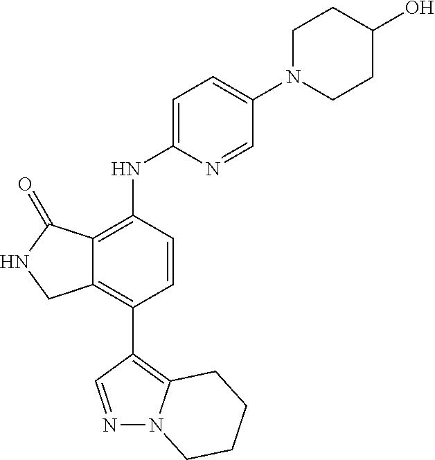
C12=C(C3=C4N(N=C3)CCCC4)C=CC(NC3=CC=C(N4CCC(O)CC4)C=N3)=C1C(=O)NC2
